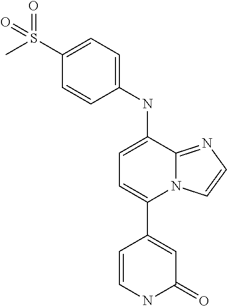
C1=CNC(=O)C=C1C1=CC=C(NC2=CC=C(S(C)(=O)=O)C=C2)C2=NC=CN12
